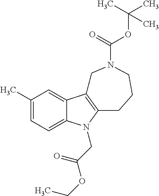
C1(C)=CC=C2C(=C1)C1=C(N2CC(OCC)=O)CCCN(C(=O)OC(C)(C)C)C1
